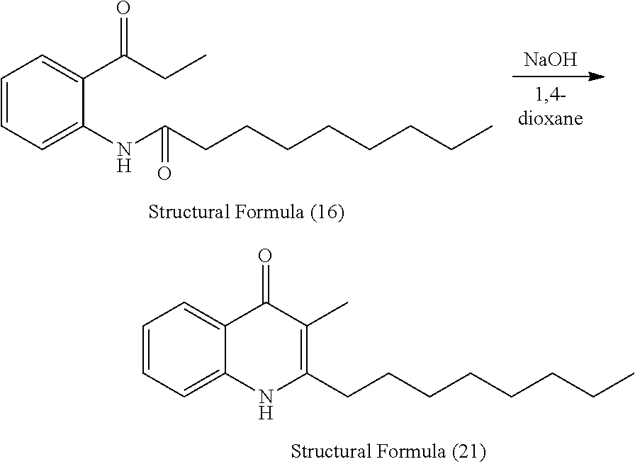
[NaOH].C1=CC=C(NC(=O)CCCCCCCC)C(C(CC)=O)=C1.C1=CC=C2C(=C1)C(=O)C(C)=C(CCCCCCCC)N2
